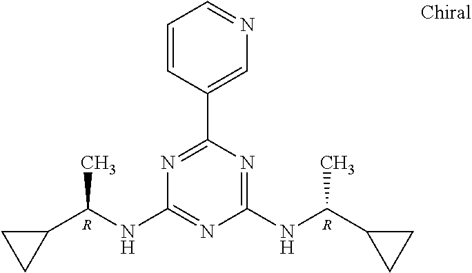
N1=C(C2=CN=CC=C2)N=C(NC(C2CC2)C)N=C1NC(C1CC1)C.[R].[R]
